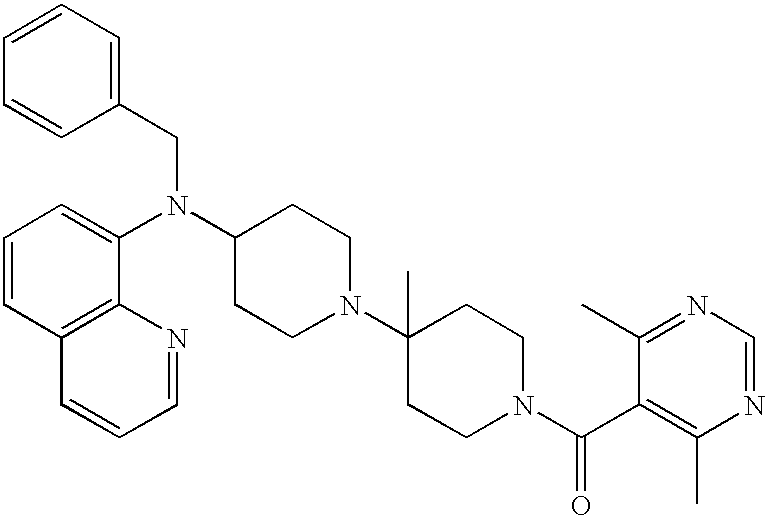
C1=CC(CN(C2CCN(C3(C)CCN(C(C4=C(C)N=CN=C4C)=O)CC3)CC2)C2=CC=CC3=C2N=CC=C3)=CC=C1
